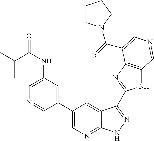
C1(C2=CN=C3C(=C2)C(C2=NC4=C(N2)C=NC=C4C(=O)N2CCCC2)=NN3)=CC(NC(C(C)C)=O)=CN=C1
